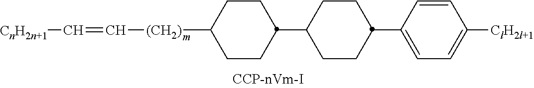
C1CC(C2CCC(C3=CC=C([ClH2l+1])C=C3)CC2)CCC1[(CH2)]C=C[CnH2n+1]
